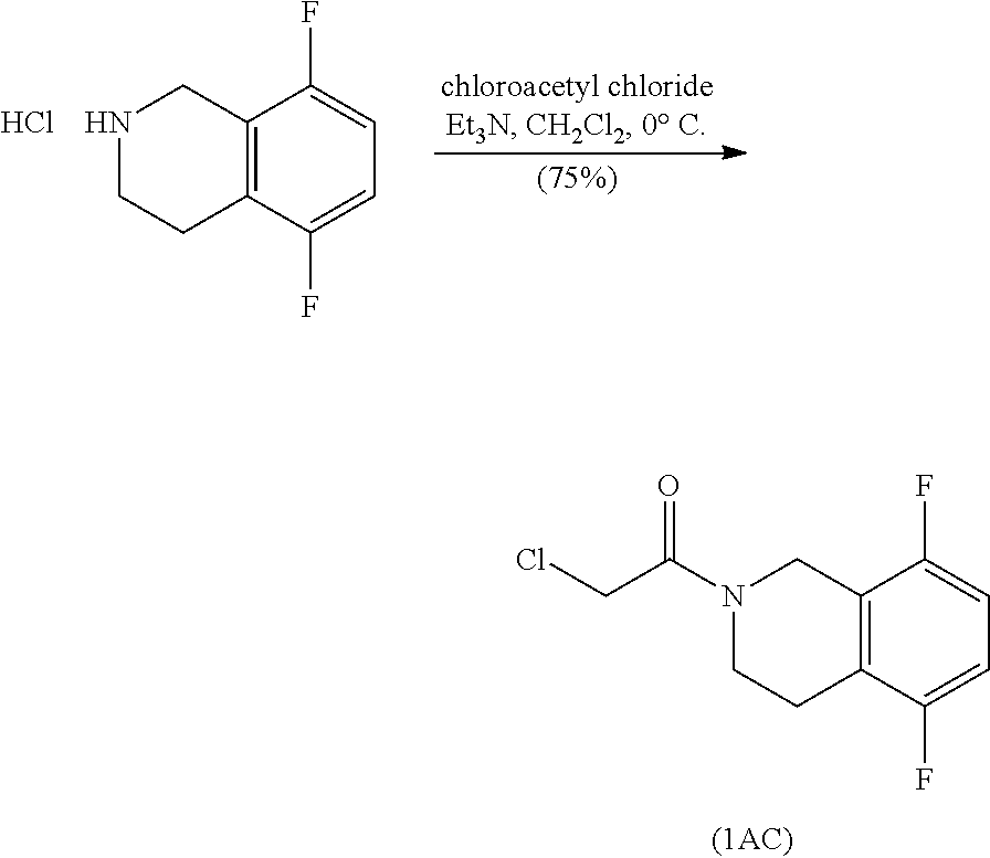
N1(C(CCl)=O)CCC2=C(C1)C(F)=CC=C2F.N1CCC2=C(C1)C(F)=CC=C2F.Cl
